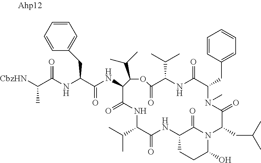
[CbzHN]C(C(NC(C(NC1C(=O)NC(C(C)C)C(=O)NC2CCC(O)N(C2=O)C(CC(C)C)C(=O)N(C)C(CC2=CC=CC=C2)C(=O)NC(C(C)C)C(=O)OC1C(C)C)=O)CC1=CC=CC=C1)=O)C
